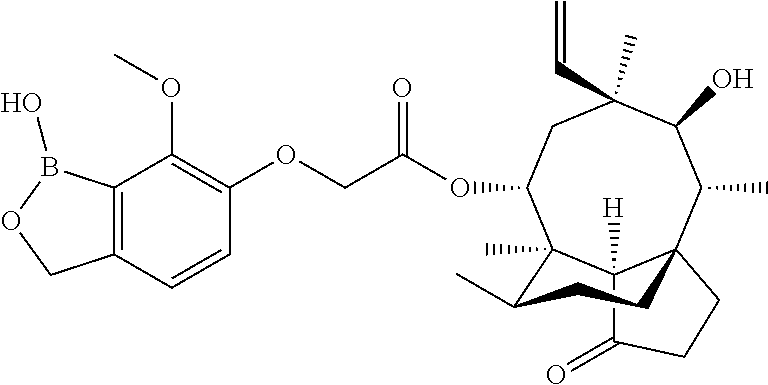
C12([H])C(=O)CCC13C(C)C(O)C(C)(C=C)CC(OC(COC1=C(OC)C4=C(C=C1)COB4O)=O)C2(C)C(C)CC3
